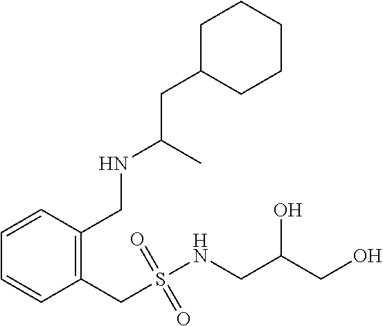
C1=CC(CS(NCC(CO)O)(=O)=O)=C(CNC(CC2CCCCC2)C)C=C1
